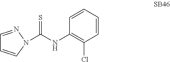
C1=NN(C(NC2=C(Cl)C=CC=C2)=S)C=C1
